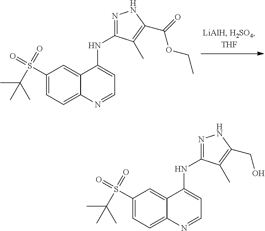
C1(S(=O)(=O)C(C)(C)C)=CC=C2C(=C1)C(NC1=NNC(CO)=C1C)=CC=N2.C1(S(=O)(=O)C(C)(C)C)=CC=C2C(=C1)C(NC1=NNC(C(=O)OCC)=C1C)=CC=N2
